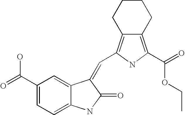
C1(C(=O)O)=CC=C2C(=C1)C(=CC1=C3CCCCC3=C(C(=O)OCC)N1)C(=O)N2
